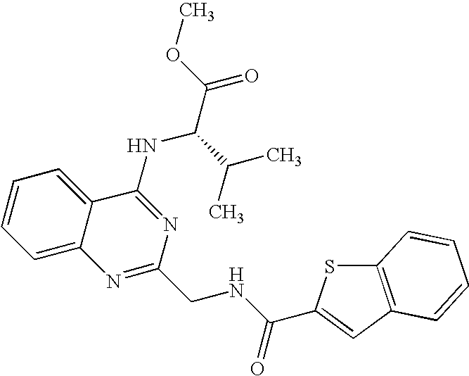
C12=CC=CC=C1C(NC(C(=O)OC)C(C)C)=NC(CNC(=O)C1=CC3=C(S1)C=CC=C3)=N2
